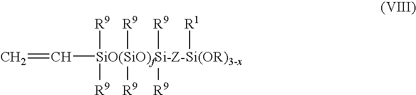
C=C[SiO(SiO)fSi-Z-Si(OR)3-x]([R9])([R9])([R9])([R9])([R9])([R9])[R1]
